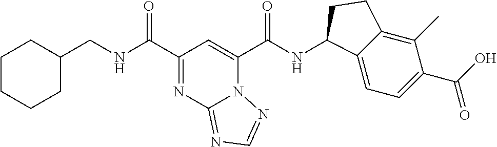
N12C(C(NC3C4=CC=C(C(O)=O)C(C)=C4CC3)=O)=CC(C(NCC3CCCCC3)=O)=NC1=NC=N2
